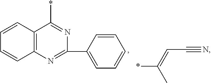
C12=C(N=C(C3=CC=CC=C3)N=C1*)C=CC=C2.*C(=CC#N)C
